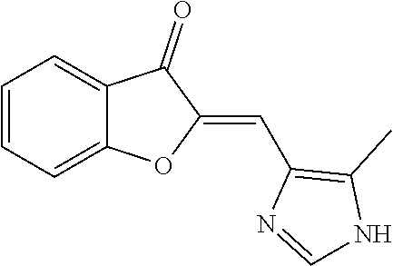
C1=CC=C2C(=C1)C(=O)C(=CC1=C(C)NC=N1)O2
